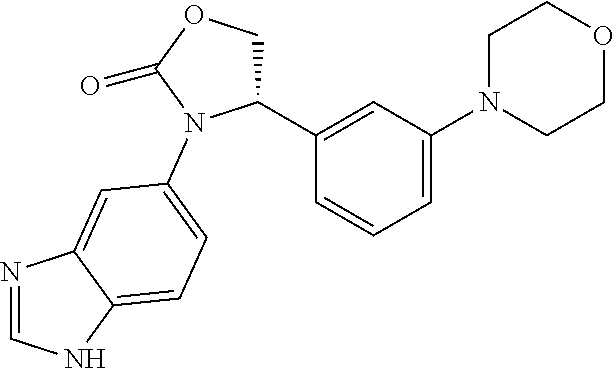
C1OC(=O)N(C2=CC=C3NC=NC3=C2)C1C1=CC(N2CCOCC2)=CC=C1
